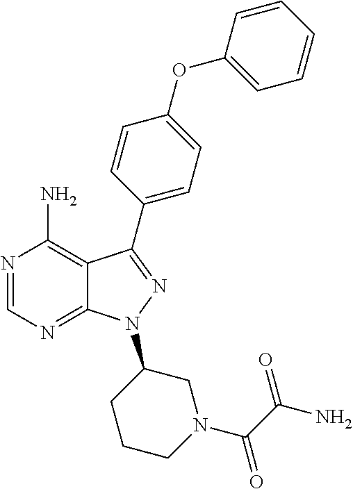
N1=CN=C2C(=C1N)C(C1=CC=C(OC3=CC=CC=C3)C=C1)=NN2C1CCCN(C(C(N)=O)=O)C1
